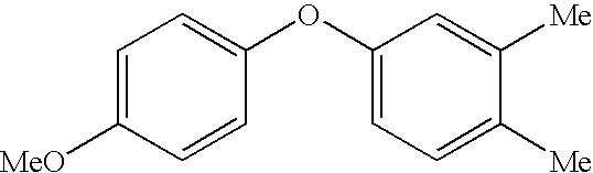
C1=C([MeO])C=CC(OC2=CC=C([Me])C([Me])=C2)=C1
